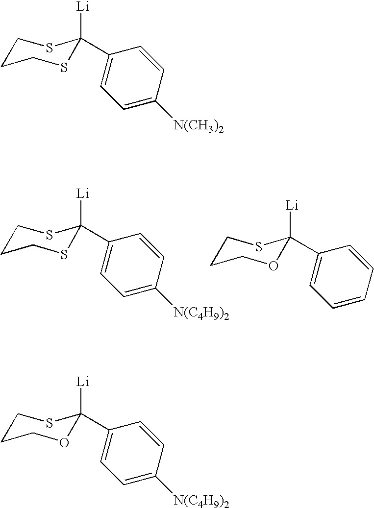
C1CCSC([Li])(C2=CC=C([N(C4H9)2])C=C2)S1.C1CCOC([Li])(C2=CC=CC=C2)S1.C1CCSC([Li])(C2=CC=C([N(CH3)2])C=C2)S1.C1CCOC([Li])(C2=CC=C([N(C4H9)2])C=C2)S1
